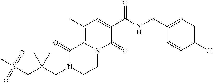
C12=C(C)C=C(C(=O)NCC3=CC=C(Cl)C=C3)C(=O)N1CCN(CC1(CS(C)(=O)=O)CC1)C2=O
